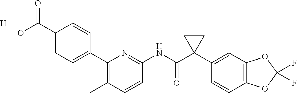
C1(C2=CC=C(C(O)=O)C=C2)=C(C)C=CC(NC(C2(C3=CC4=C(C=C3)OC(F)(F)O4)CC2)=O)=N1.[H]
